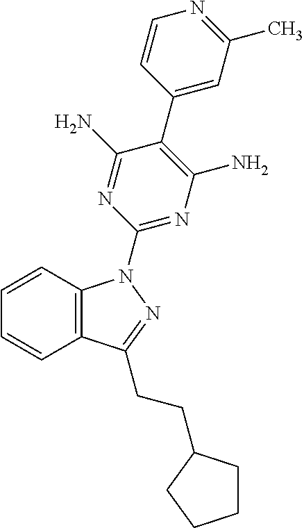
C1=CC2=C(C=C1)C(CCC1CCCC1)=NN2C1=NC(N)=C(C2=CC(C)=NC=C2)C(N)=N1
